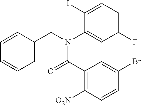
C1=CC=CC=C1CN(C1=CC(F)=CC=C1I)C(C1=C([O2N])C=CC(Br)=C1)=O
